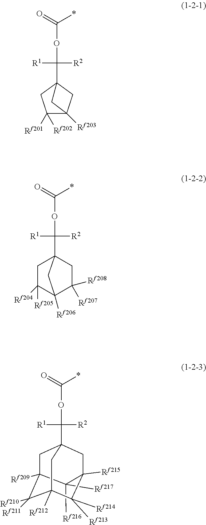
C(C12CC([Rf201])([Rf202])C([Rf203])(C1)C2)([R2])([R1])OC(*)=O.C(C12CC([Rf204])([Rf205])C([Rf206])(C([Rf207])([Rf208])C1)C2)([R2])([R1])OC(*)=O.C1([Rf216])([Rf217])C2([Rf209])CC3(C([R2])([R1])OC(*)=O)CC1([Rf215])C([Rf213])([Rf214])C([Rf212])(C2([Rf210])[Rf211])C3
